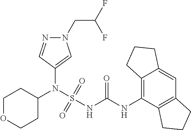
C1(N(S(NC(NC2=C3C(=CC4=C2CCC4)CCC3)=O)(=O)=O)C2CCOCC2)=CN(CC(F)F)N=C1
